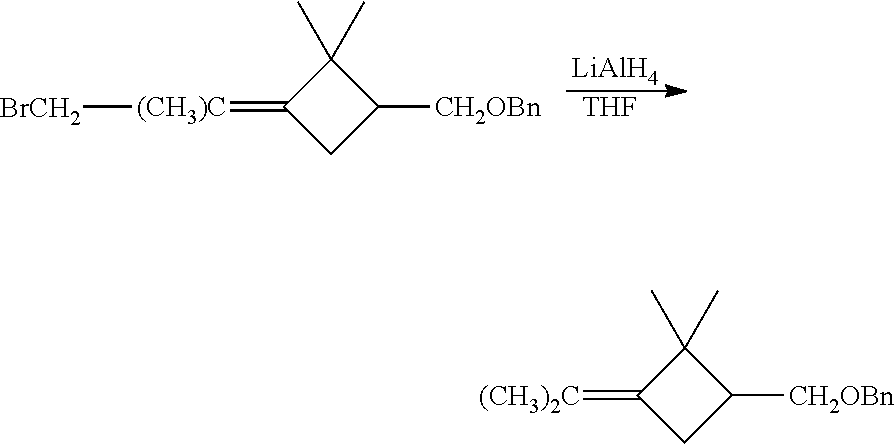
[BrCH2][(CH3)C]=C1CC([CH2OBn])C1(C)C.[THF].[LiAlH4].[(CH3)2C]=C1CC([CH2OBn])C1(C)C
